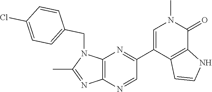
N1(CC2=CC=C(Cl)C=C2)C(C)=NC2=C1N=C(C1=CN(C)C(=O)C3=C1C=CN3)C=N2
